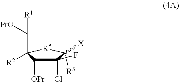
C1([R3])([X])C(Cl)(F)C([OPr])C(C([PrO])[R1])([R2])[R5]1
